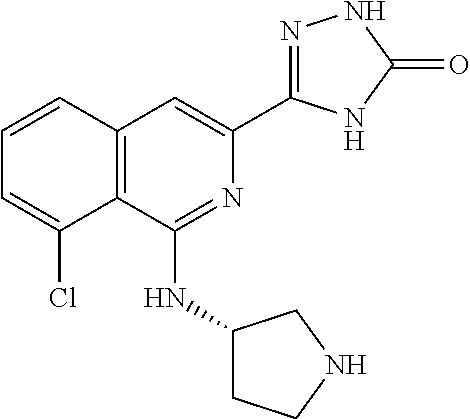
N1=C(NC2CCNC2)C2=C(C=C1C1=NNC(=O)N1)C=CC=C2Cl
